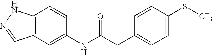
C12=C(C=C(NC(CC3=CC=C(S[CF3])C=C3)=O)C=C1)C=NN2
